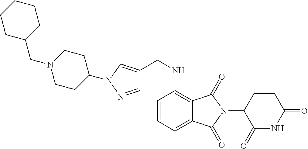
C1(CN2CCC(N3C=C(CNC4=C5C(=CC=C4)C(=O)N(C4C(=O)NC(=O)CC4)C5=O)C=N3)CC2)CCCCC1
